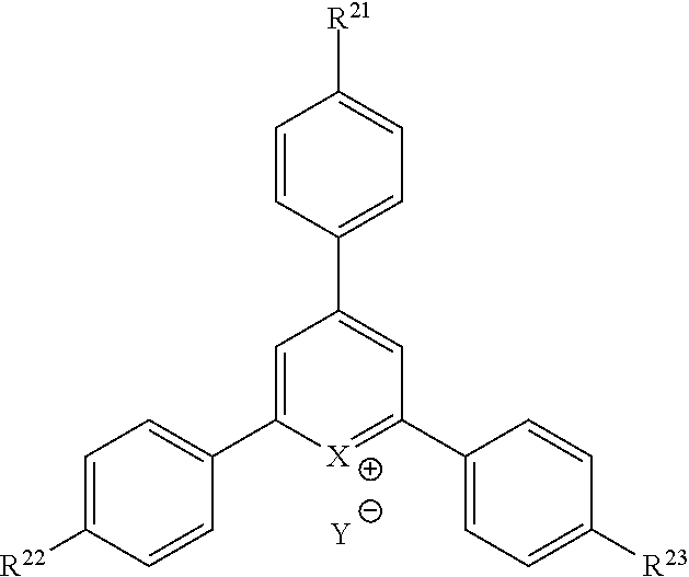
C1=C(C2=CC=C([R22])C=C2)[X]=C(C2=CC=C([R23])C=C2)C=C1C1=CC=C([R21])C=C1.[Y]
